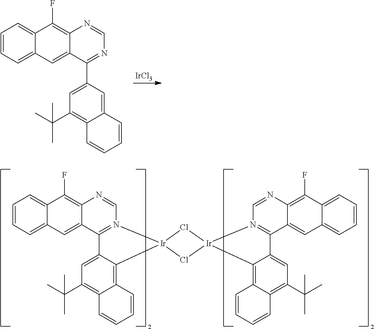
[IrCl3].C1=CC=C2C(=C1)C(F)=C1C(=C2)C(C2=CC(C(C)(C)C)=C3C(=C2)C=CC=C3)=NC=N1.C1=CC=C2C(=C1)C(F)=C1C(=C2)C2=N(C=N1)[Ir]1(C3=C4C(=C(C(C)(C)C)C=C23)C=CC=C4)Cl[Ir]2(Cl1)N1=C(C3=CC4=CC=CC=C4C(F)=C3N=C1)C1=CC(C(C)(C)C)=C3C(=C12)C=CC=C3
